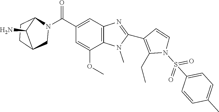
C1(C2=C(CC)N(S(=O)(=O)C3=CC=C(C)C=C3)C=C2)=NC2=C(N1C)C(OC)=CC(C(N1CC3CCC1C3N)=O)=C2
